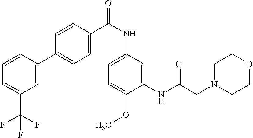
C1=C(C2=CC=C(C(NC3=CC=C(OC)C(NC(CN4CCOCC4)=O)=C3)=O)C=C2)C=CC=C1C(F)(F)F
